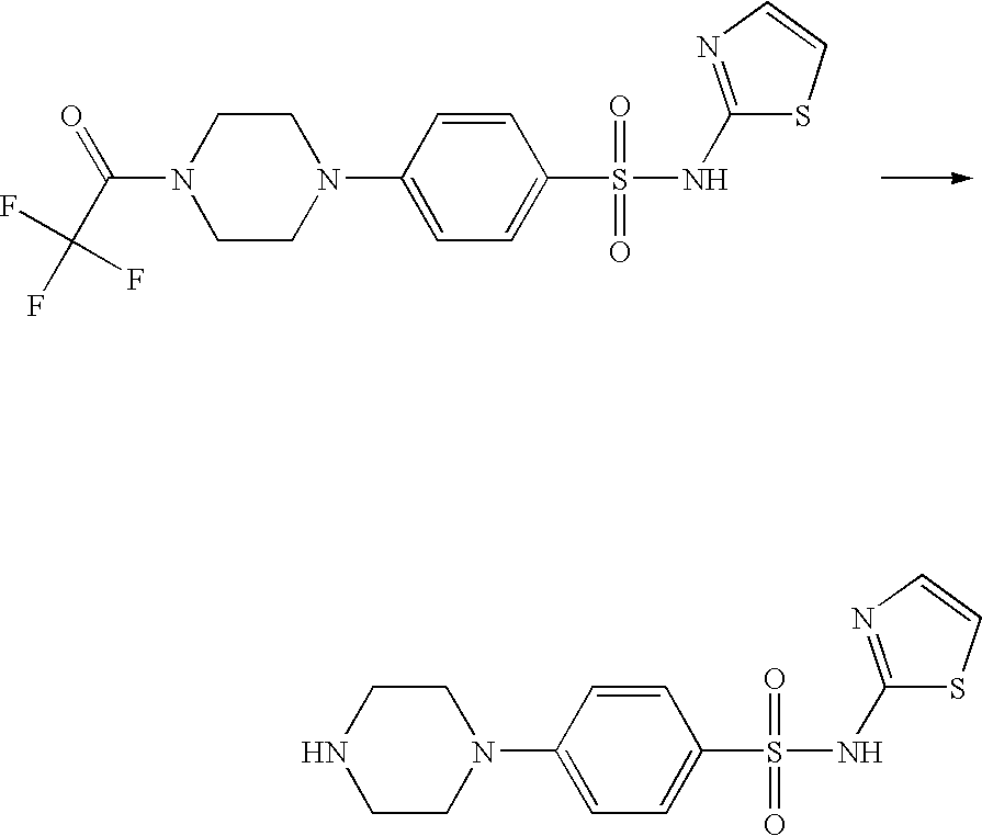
C1(S(=O)(=O)NC2=NC=CS2)=CC=C(N2CCN(C(=O)C(F)(F)F)CC2)C=C1.C1(S(=O)(=O)NC2=NC=CS2)=CC=C(N2CCNCC2)C=C1
